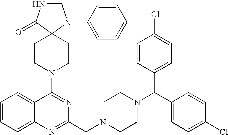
C1(N2CCC3(CC2)N(C2=CC=CC=C2)CNC3=O)=NC(CN2CCN(C(C3=CC=C(Cl)C=C3)C3=CC=C(Cl)C=C3)CC2)=NC2=CC=CC=C12
